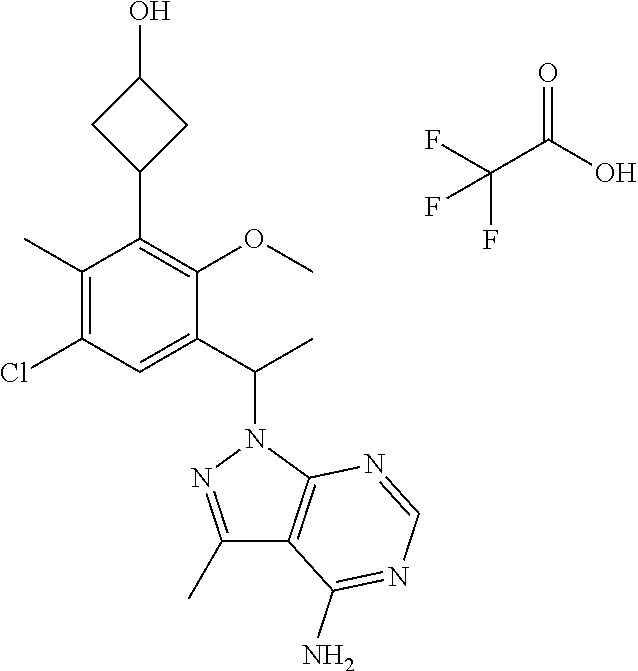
C1(C)=C(Cl)C=C(C(N2N=C(C)C3=C2N=CN=C3N)C)C(OC)=C1C1CC(O)C1.C(C(O)=O)(F)(F)F
